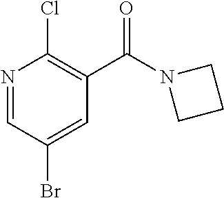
N1=CC(Br)=CC(C(=O)N2CCC2)=C1Cl
